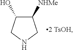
C1([NHMe])C(O)CNC1
